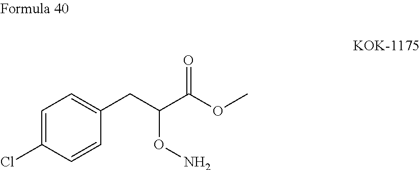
C1(Cl)=CC=C(CC(C(OC)=O)ON)C=C1
